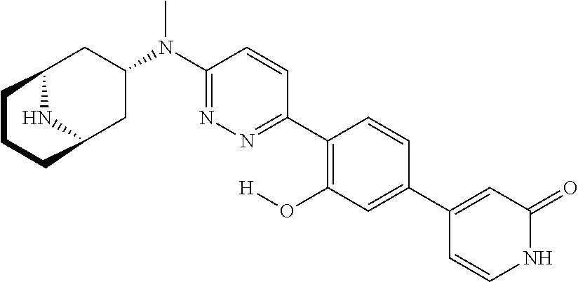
C1(C2=CC(O[H])=C(C3=NN=C(N(C)C4CC5NC(C4)CCC5)C=C3)C=C2)=CC(=O)NC=C1
